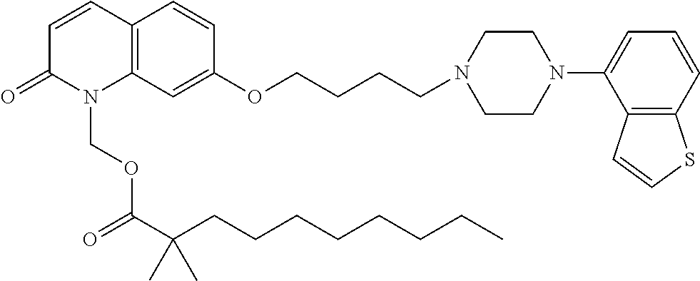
C12=C(C=C(OCCCCN3CCN(C4=CC=CC5=C4C=CS5)CC3)C=C1)N(COC(C(CCCCCCCC)(C)C)=O)C(=O)C=C2
